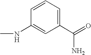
CNC1=CC(C(=O)N)=CC=C1
